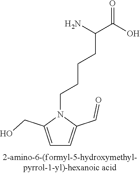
O=C(O)C(N)CCCCN1C(CO)=CC=C1C=O
